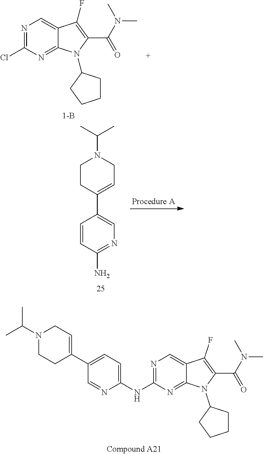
N1=C(Cl)N=C2C(=C1)C(F)=C(C(=O)N(C)C)N2C1CCCC1.C1=CC(N)=NC=C1C1=CCN(C(C)C)CC1.N1(C(C)C)CCC(C2=CC=C(NC3=NC=C4C(=N3)N(C3CCCC3)C(C(N(C)C)=O)=C4F)N=C2)=CC1
